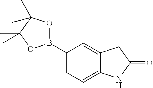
C1(B2OC(C)(C)C(C)(C)O2)=CC=C2C(=C1)CC(=O)N2
